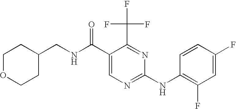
C1OCCC(CNC(C2=CN=C(NC3=C(F)C=C(F)C=C3)N=C2C(F)(F)F)=O)C1
